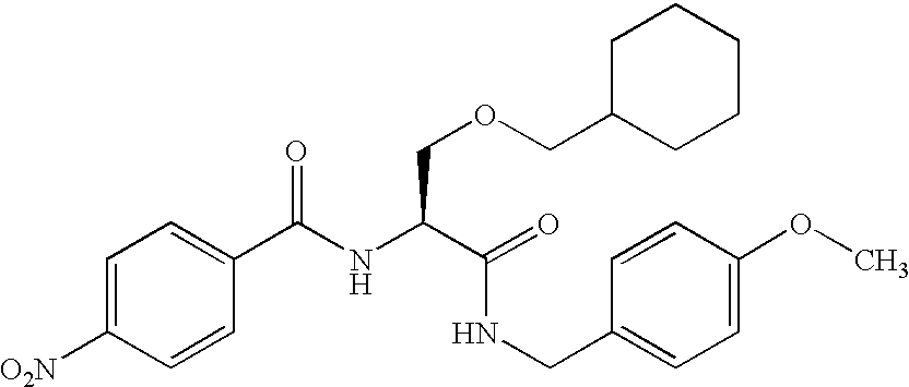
N(C(C(NCC1=CC=C(OC)C=C1)=O)COCC1CCCCC1)C(C1=CC=C([O2N])C=C1)=O
